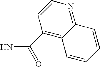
C1(C(N)=O)=C2C(=NC=C1)C=CC=C2
